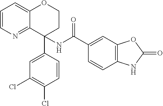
C1=CN=C2C(=C1)OCCC2(NC(C1=CC2=C(C=C1)NC(=O)O2)=O)C1=CC(Cl)=C(Cl)C=C1
